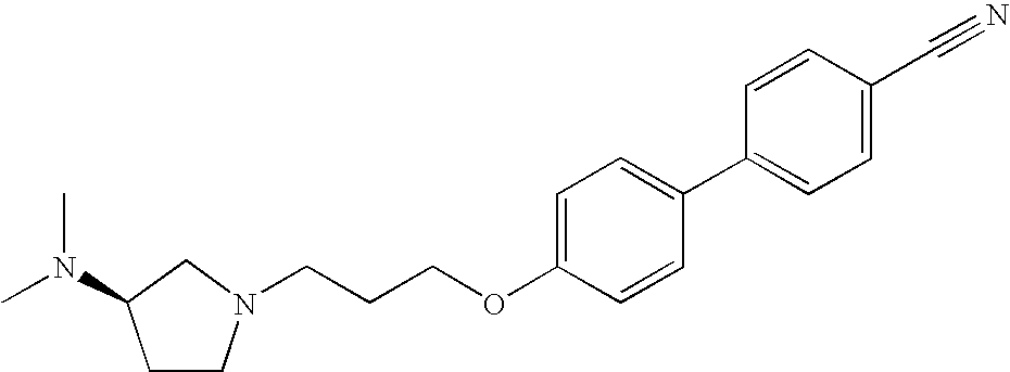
C1CN(CCCOC2=CC=C(C3=CC=C(C#N)C=C3)C=C2)CC1N(C)C
